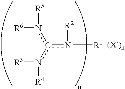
c(n([R2])[R1])(n([R6])[R5])n([R4])[R3].[(X-)n]
